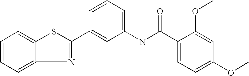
C1=CC=C(NC(=O)C2=CC=C(OC)C=C2OC)C=C1C1=NC2=CC=CC=C2S1
